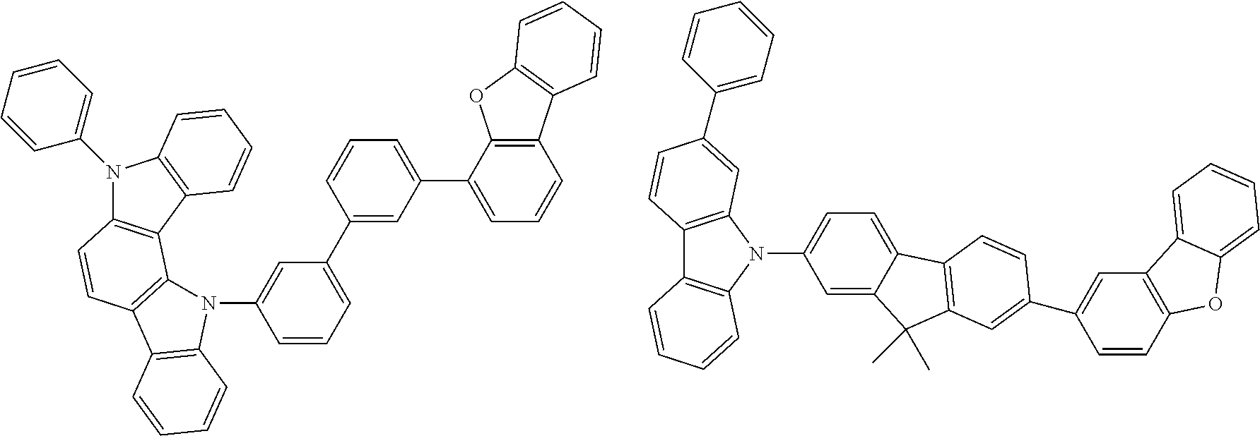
N1(C2=CC=CC=C2)C2=C(C3=C1C=CC=C3)C1=C(C=C2)C2=C(N1C1=CC(C3=CC(C4=CC=CC5=C4OC4=C5C=CC=C4)=CC=C3)=CC=C1)C=CC=C2.C1=C2C(=CC=C1N1C3=C(C4=C1C=CC=C4)C=CC(C1=CC=CC=C1)=C3)C1=C(C2(C)C)C=C(C2=CC3=C(C=C2)OC2=CC=CC=C32)C=C1
